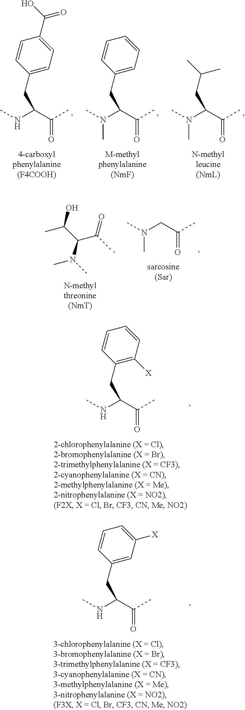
CNC(C(=O)C)CC1=C([X])C=CC=C1.CN(C(C(=O)C)CC1=CC=CC=C1)C.CN(C(C(=O)C)CC(C)C)C.CNC(C(=O)C)CC1=CC=C(C(O)=O)C=C1.CC(C(C(C)=O)N(C)C)O.CN(CC(=O)C)C.CNC(C(=O)C)CC1=CC([X])=CC=C1
